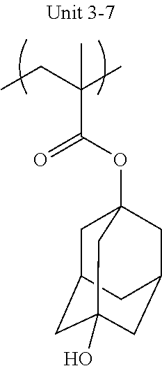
C(C(OC12CC3CC(O)(CC(C1)C3)C2)=O)(CC)(C)C
